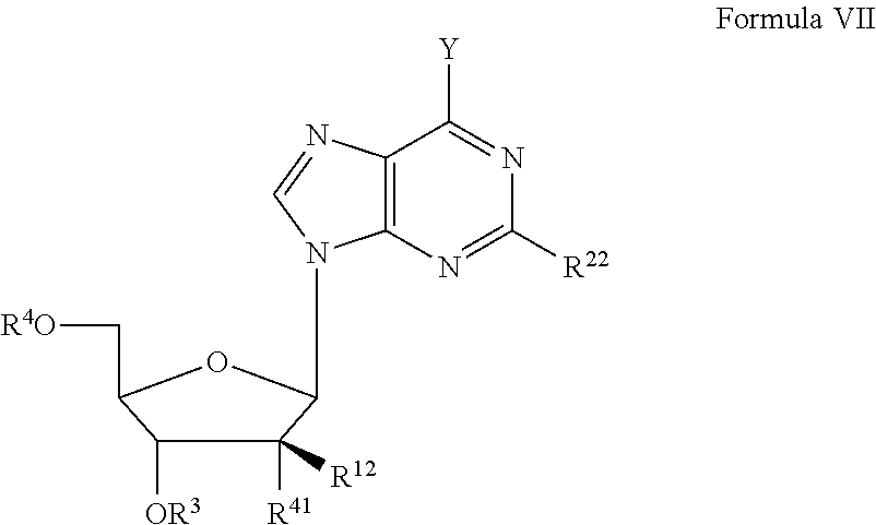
N1=C([Y])C2=C(N=C1[R22])N(C1C([R41])([R12])C([OR3])C(C[R4O])O1)C=N2
